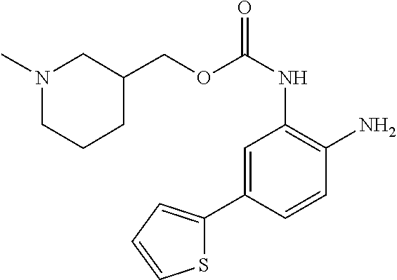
O(C(NC1=C(N)C=CC(C2=CC=CS2)=C1)=O)CC1CN(C)CCC1
